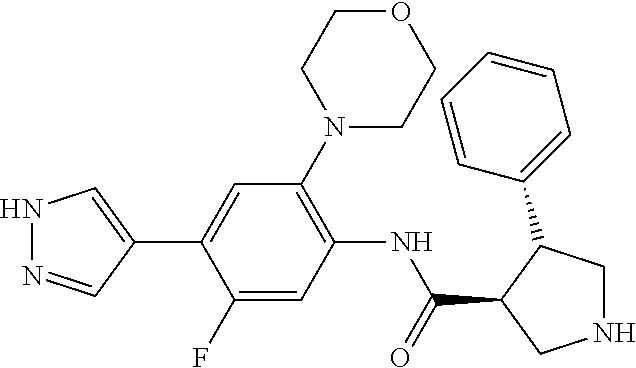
N1N=CC(C2=CC(N3CCOCC3)=C(NC(=O)C3C(C4=CC=CC=C4)CNC3)C=C2F)=C1
